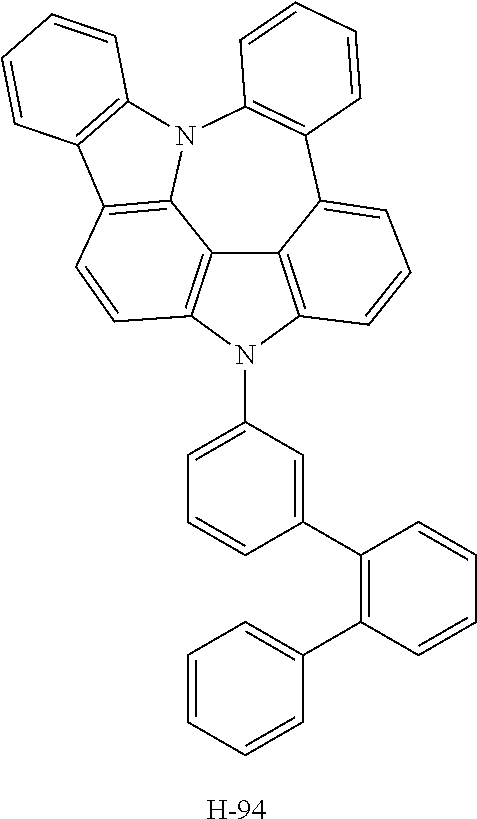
C12=C3N(C4=CC=CC(C5=C(C6=CC=CC=C6)C=CC=C5)=C4)C4=C1C1=C(C5=C(N1C1=C(C2=CC=C3)C=CC=C1)C=CC=C5)C=C4.[H]
